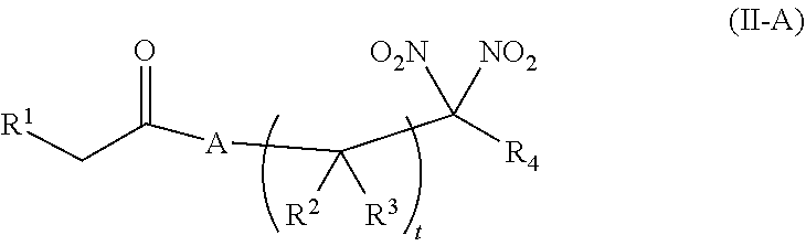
[A](C(C([R4])([O2N])[NO2])([R2])[R3])C(=O)C[R1]
